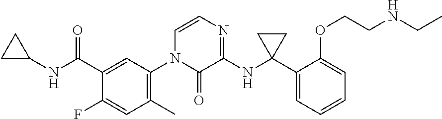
C1=CN=C(NC2(C3=CC=CC=C3OCCNCC)CC2)C(=O)N1C1=C(C)C=C(F)C(C(NC2CC2)=O)=C1
